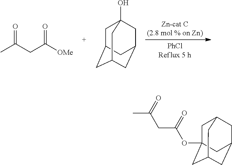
CC(CC([OMe])=O)=O.C1C2CC3CC(CC1(O)C3)C2.C1C2(OC(CC(C)=O)=O)CC3CC(CC1C3)C2
